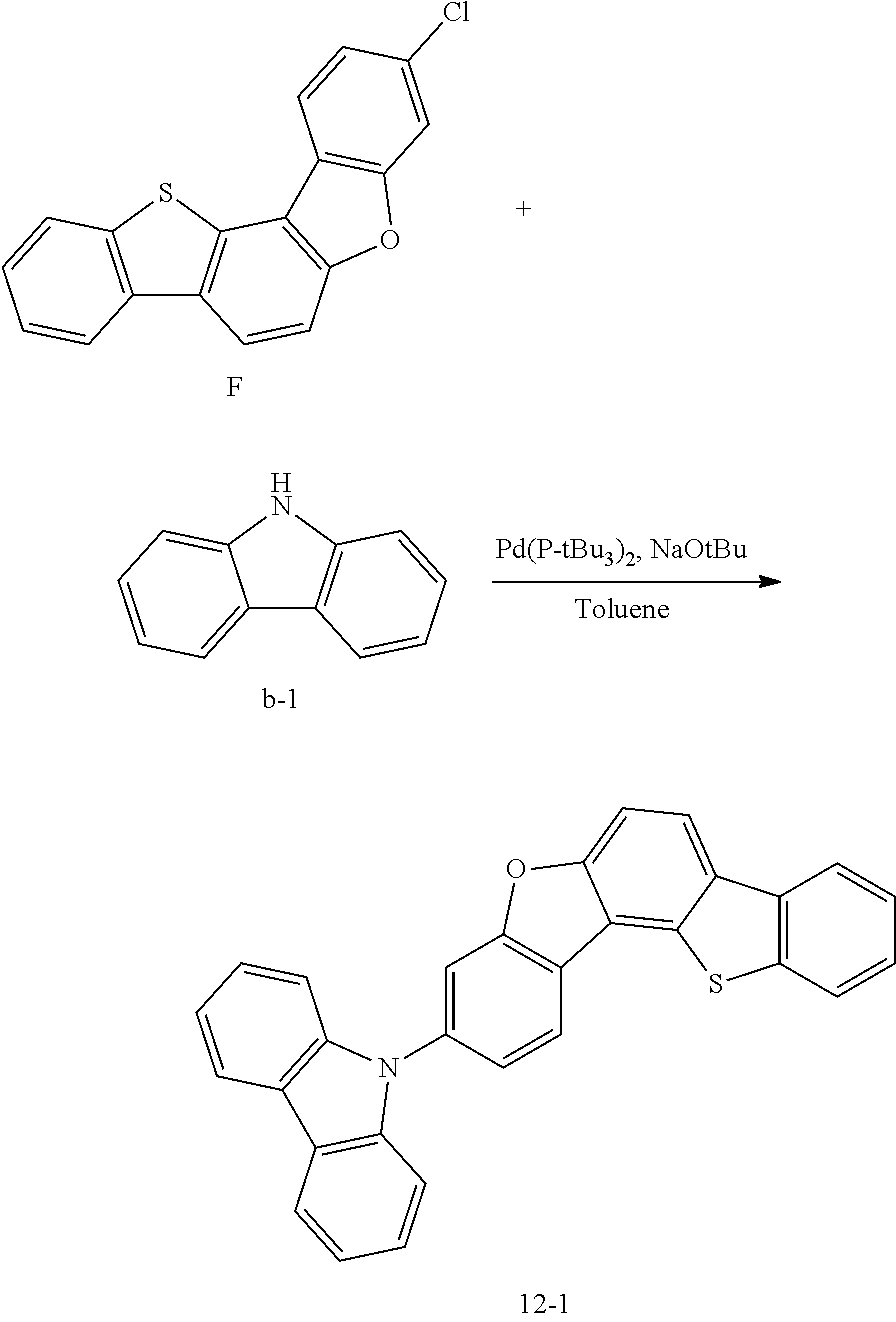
C12=CC=CC=C1NC1=C2C=CC=C1.C12=C(SC3=C1C=CC1=C3C3=C(O1)C=C(Cl)C=C3)C=CC=C2.F.C12=C(C=CC=C1)SC1=C3C(=CC=C21)OC1=C3C=CC(N2C3=C(C4=C2C=CC=C4)C=CC=C3)=C1
